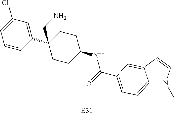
C1=CC(C2(CN)CCC(NC(=O)C3=CC=C4N(C)C=CC4=C3)CC2)=CC(Cl)=C1
